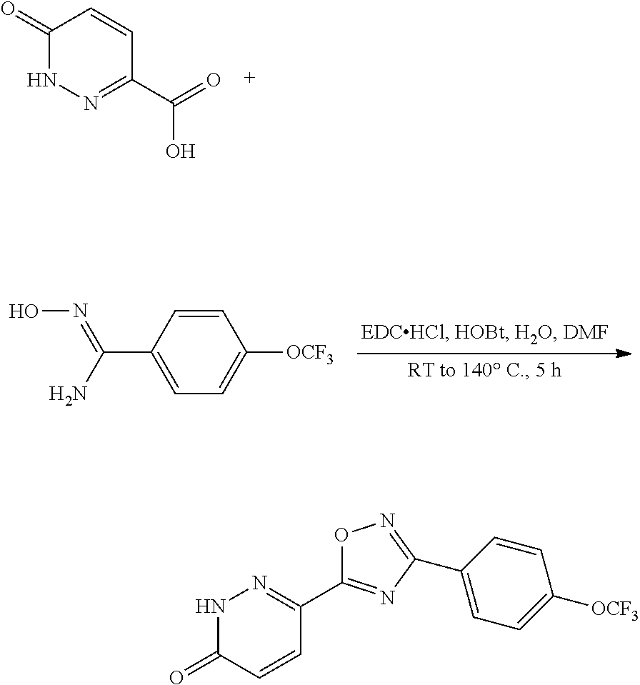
C1(=O)NN=C(C(=O)O)C=C1.ON=C(C1=CC=C([OCF3])C=C1)N.C1(=O)NN=C(C2=NC(C3=CC=C([OCF3])C=C3)=NO2)C=C1
